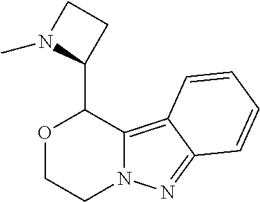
O1CCN2C(=C3C(=N2)C=CC=C3)C1C1CCN1C
